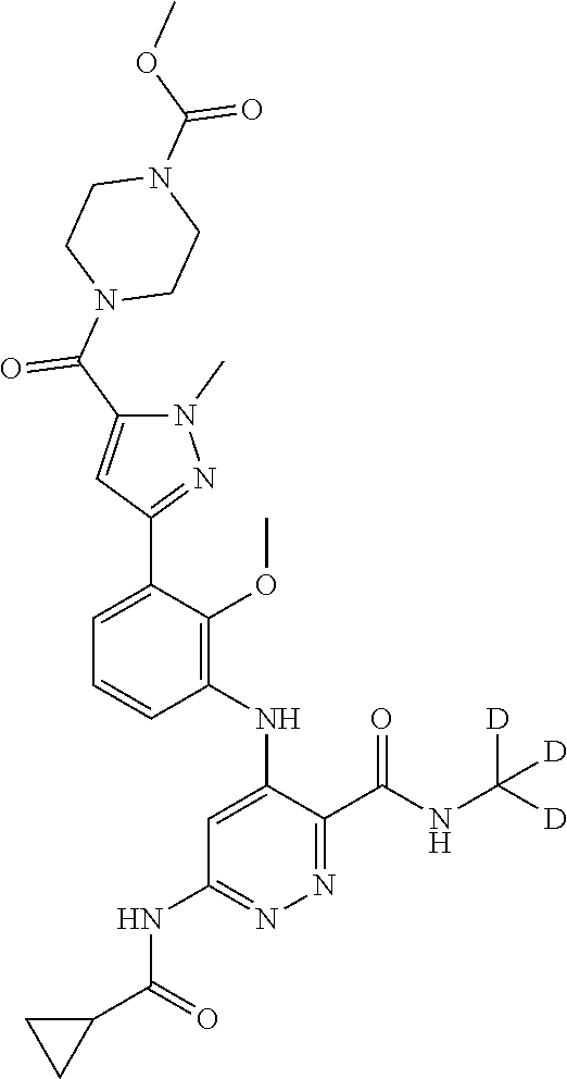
C1=CC=C(C2=NN(C)C(C(N3CCN(C(=O)OC)CC3)=O)=C2)C(OC)=C1NC1=CC(NC(C2CC2)=O)=NN=C1C(NC([D])([D])[D])=O
